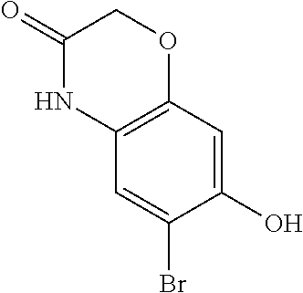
C1=C(Br)C(O)=CC2=C1NC(=O)CO2
